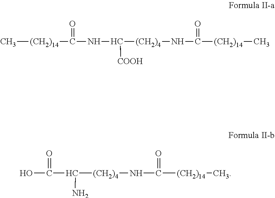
C[(CH2)14]C(NC([COOH])[(CH2)4]NC(=O)[(CH2)14]C)=O.C(O)(=O)C(N)[(CH2)4]NC(=O)[(CH2)14]C
